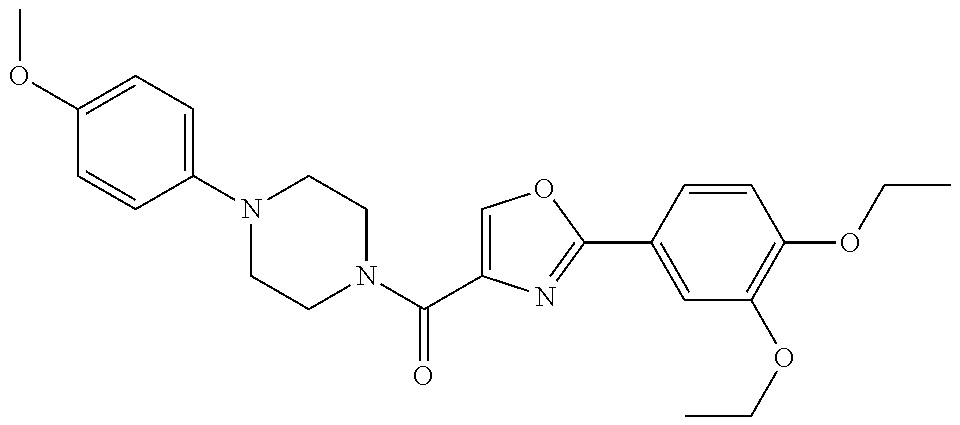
N1(C(C2=COC(C3=CC(OCC)=C(OCC)C=C3)=N2)=O)CCN(C2=CC=C(OC)C=C2)CC1
